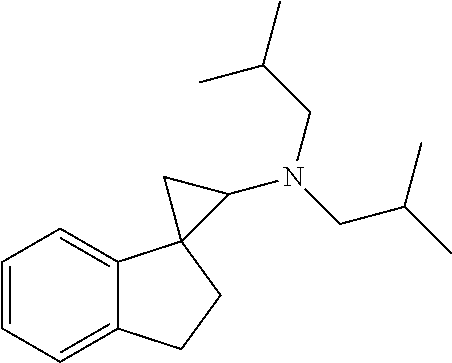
C1=CC=C2C(=C1)C1(CC2)C(N(CC(C)C)CC(C)C)C1
